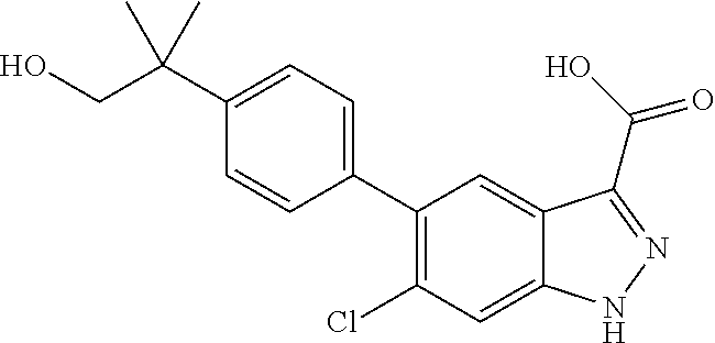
C1(C2=CC=C(C(CO)(C)C)C=C2)=C(Cl)C=C2C(=C1)C(C(O)=O)=NN2
